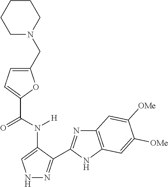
N1N=C(C2=NC3=C(N2)C=C([OMe])C([OMe])=C3)C(N(C(=O)C2=CC=C(CN3CCCCC3)O2)[H])=C1
